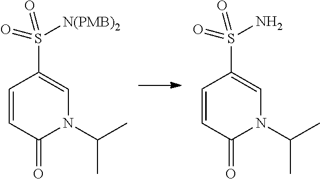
C1=CC(=O)N(C(C)C)C=C1S(=O)(=O)[N(PMB)2].C1=CC(=O)N(C(C)C)C=C1S(=O)(=O)N
